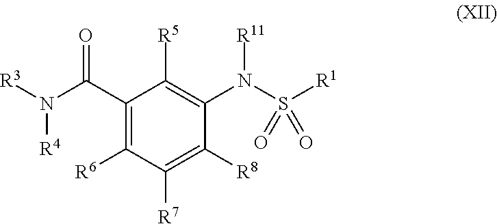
C1(C(N([R4])[R3])=O)=C([R6])C([R7])=C([R8])C(N(S([R1])(=O)=O)[R11])=C1[R5]
